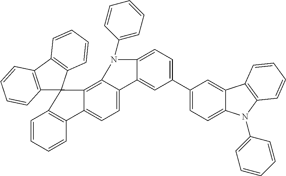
C12=C(C3=C(C=CC=C3)C13C1=C4C(=CC=C1C1=C3C=CC=C1)C1=CC(C3=CC=C5C(=C3)C3=C(C=CC=C3)N5C3=CC=CC=C3)=CC=C1N4C1=CC=CC=C1)C=CC=C2
